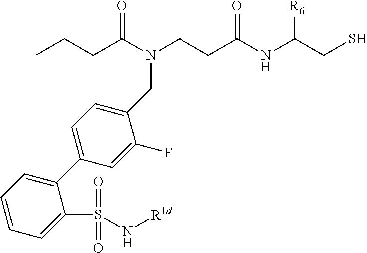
N(C(CCC)=O)(CCC(NC(CS)[R6])=O)CC1=CC=C(C2=CC=CC=C2S(N[R1d])(=O)=O)C=C1F
